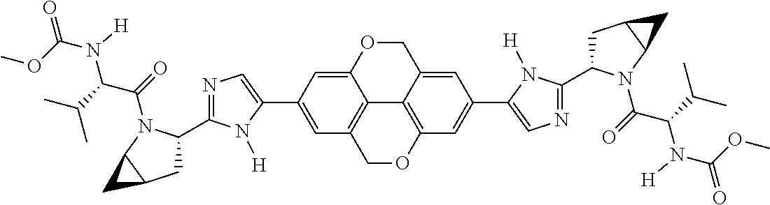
C1(C2=CC3=C4C(=C2)OCC2=CC(C5=CN=C(C6CC7C(N6C(=O)C(C(C)C)N(C(OC)=O)[H])C7)N5[H])=CC(=C42)OC3)=CN=C(C2CC3C(N2C(=O)C(C(C)C)N(C(OC)=O)[H])C3)N1[H]
